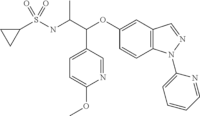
S(NC(C(OC1=CC2=C(C=C1)N(C1=CC=CC=N1)N=C2)C1=CC=C(OC)N=C1)C)(=O)(C1CC1)=O
